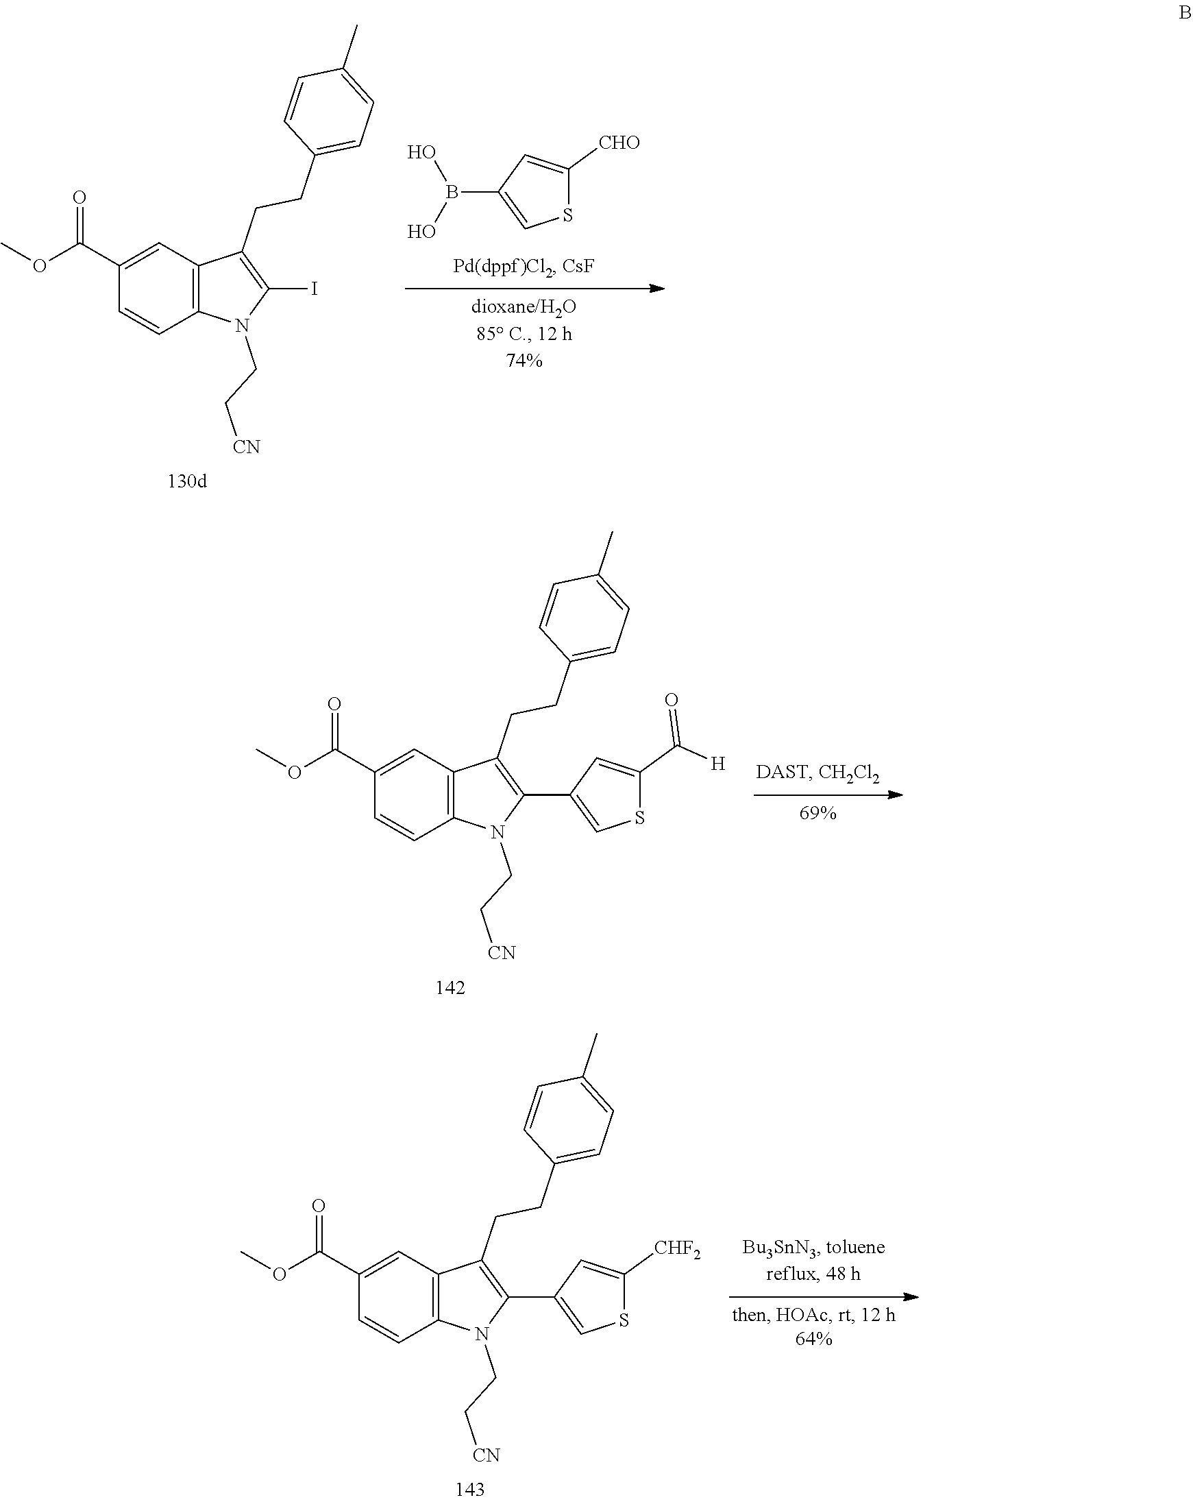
C1(C(OC)=O)=CC2=C(C=C1)N(CC[CN])C(C1=CSC(C([H])=O)=C1)=C2CCC1=CC=C(C)C=C1.C1(C(OC)=O)=CC2=C(C=C1)N(CC[CN])C(C1=CSC([CHF2])=C1)=C2CCC1=CC=C(C)C=C1.S1C([CHO])=CC(B(O)O)=C1.C1(C(OC)=O)=CC2=C(C=C1)N(CC[CN])C(I)=C2CCC1=CC=C(C)C=C1
